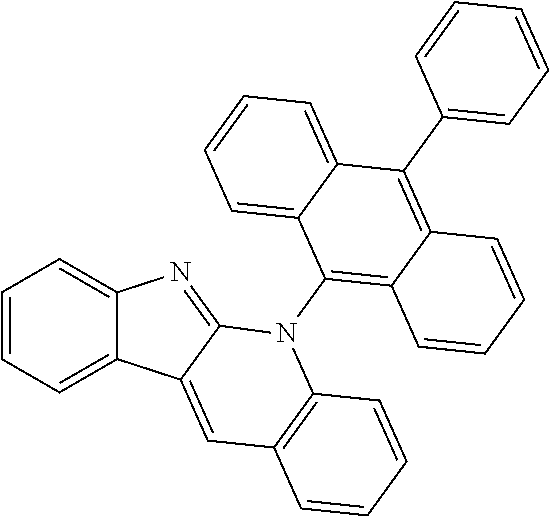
C1=CC=C2C(=C1)N=C1C2=CC2=C(N1C1=C3C(=C(C4=CC=CC=C4)C4=CC=CC=C14)C=CC=C3)C=CC=C2
